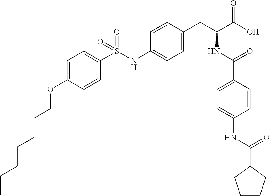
C1=C(OCCCCCCC)C=CC(S(NC2=CC=C(CC(C(O)=O)NC(C3=CC=C(NC(=O)C4CCCC4)C=C3)=O)C=C2)(=O)=O)=C1
